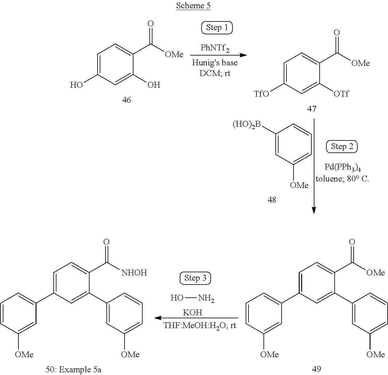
C1=C(O)C=C(O)C(C([OMe])=O)=C1.[PhNTf2].C1=C([TfO])C=C([OTf])C(C([OMe])=O)=C1.C1([(HO)2B])=CC([OMe])=CC=C1.C1=C(C2=CC=CC([OMe])=C2)C=C(C2=CC([OMe])=CC=C2)C(C([OMe])=O)=C1.C1=C(C2=CC=CC([OMe])=C2)C=C(C2=CC([OMe])=CC=C2)C(C([NHOH])=O)=C1.ON.[KOH]
